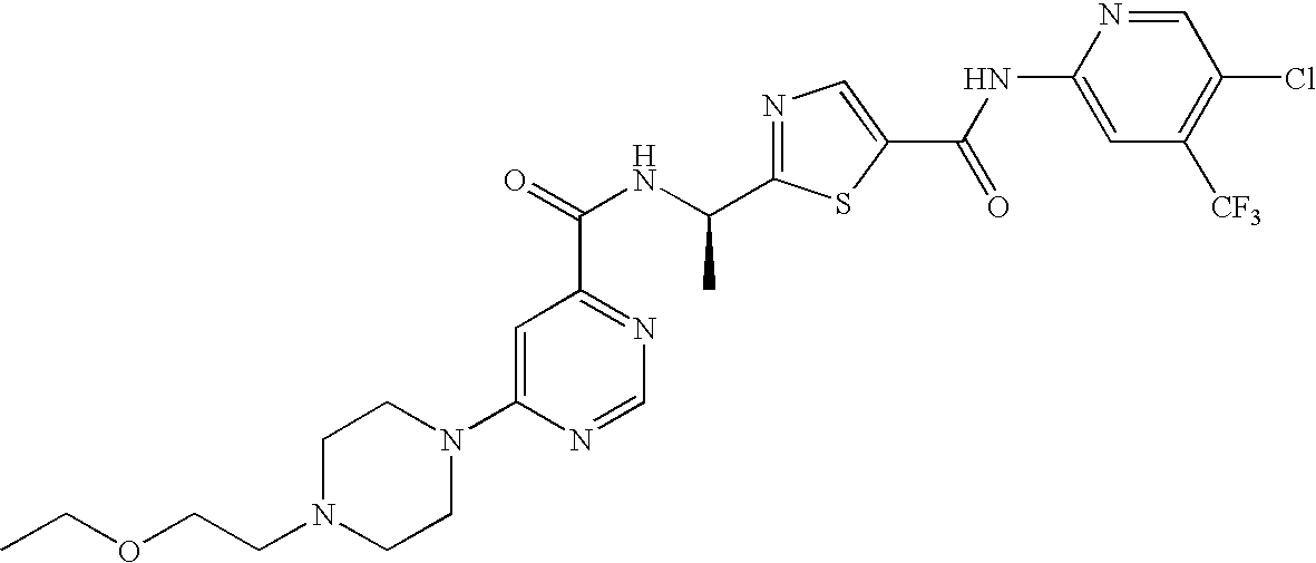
C1=NC(N2CCN(CCOCC)CC2)=CC(C(=O)NC(C2=NC=C(C(=O)NC3=CC([CF3])=C(Cl)C=N3)S2)C)=N1
